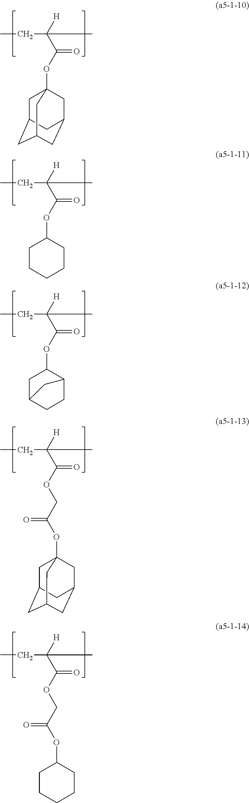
CCC([H])(C(OC12CC3CC(CC(C1)C3)C2)=O)C.CCC([H])(C(OC1CCCCC1)=O)C.CCC([H])(C(OC1CC2CCC1C2)=O)C.CCC([H])(C(OCC(OC12CC3CC(CC(C1)C3)C2)=O)=O)C.CCC([H])(C(OCC(OC1CCCCC1)=O)=O)C
